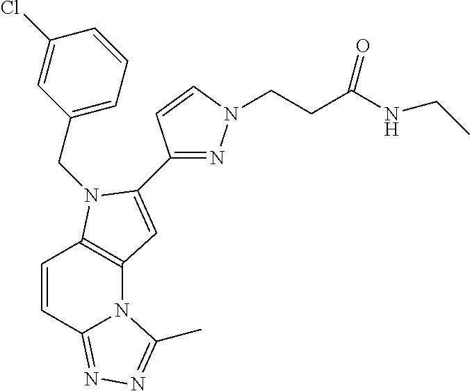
C1(CN2C3=C(N4C(=NN=C4C)C=C3)C=C2C2=NN(CCC(NCC)=O)C=C2)=CC=CC(Cl)=C1
